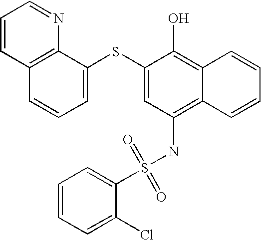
C1=CC2=C(N=C1)C(SC1=CC(NS(=O)(=O)C3=CC=CC=C3Cl)=C3C(=C1O)C=CC=C3)=CC=C2
